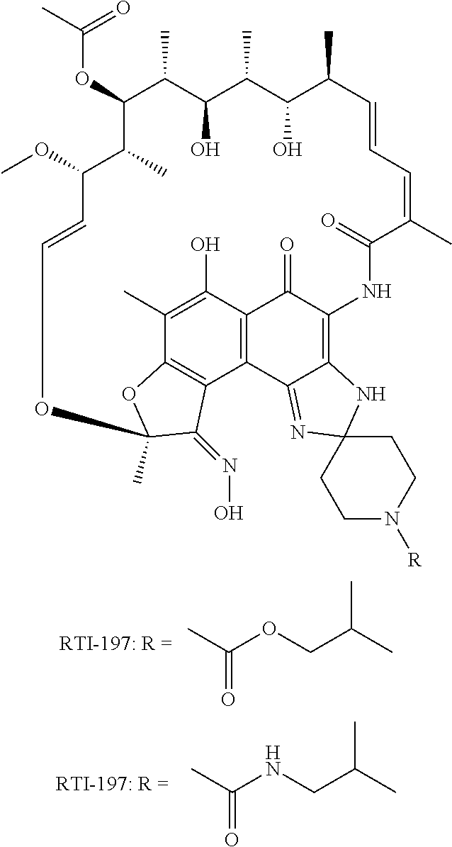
CC(OCC(C)C)=O.CC(NCC(C)C)=O.O(C1C(C)C(O)C(C)C(O)C(C)C=CC=C(C)C(=O)NC2=C3C(=NC4(N3)CCN([R])CC4)C3=C(C2=O)C(O)=C(C)C2=C3C(=NO)C(C)(O2)OC=CC(OC)C1C)C(C)=O
